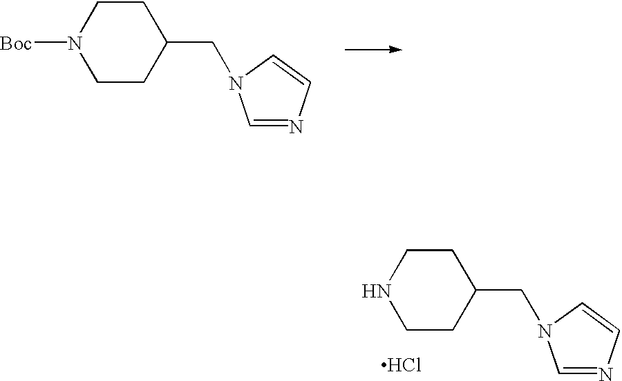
C1CC(CN2C=NC=C2)CCN1.Cl.C1CC(CN2C=NC=C2)CCN1[Boc]
